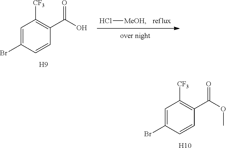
Cl[MeOH].C1=C(Br)C=CC(C(O)=O)=C1[CF3].[H9].C1=C(Br)C=CC(C(OC)=O)=C1[CF3].[H10]
